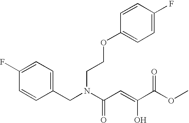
C1(CN(C(C=C(O)C(OC)=O)=O)CCOC2=CC=C(F)C=C2)=CC=C(F)C=C1
